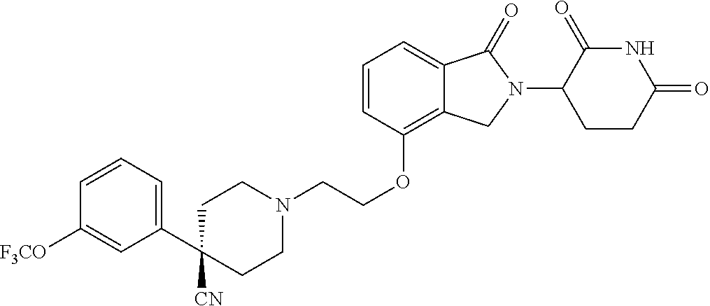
C(COC1=C2C(=CC=C1)C(=O)N(C1C(=O)NC(=O)CC1)C2)N1CCC([CN])(C2=CC=CC([F3CO])=C2)CC1
